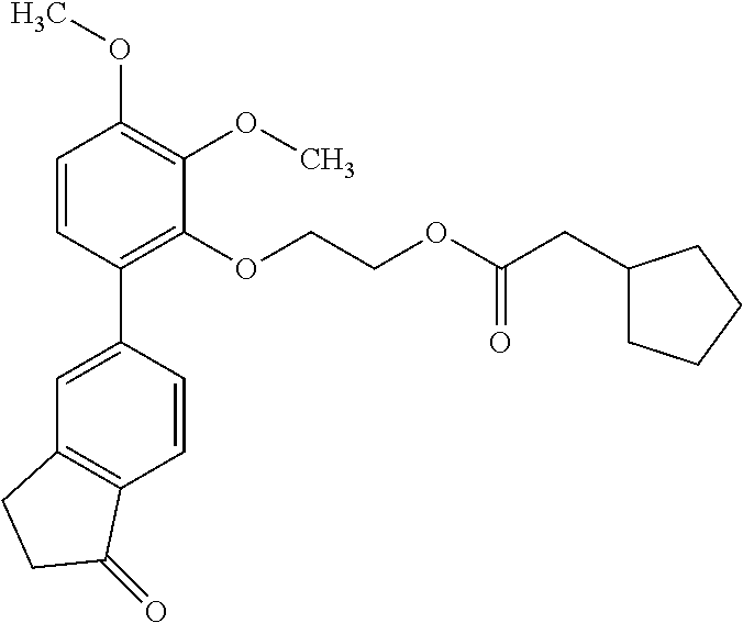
C1=CC(C2=CC3=C(C=C2)C(=O)CC3)=C(OCCOC(CC2CCCC2)=O)C(OC)=C1OC
